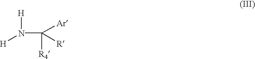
N([H])(C([R4])([R])[Ar])[H]
